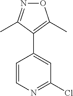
O1N=C(C)C(C2=CC(Cl)=NC=C2)=C1C
